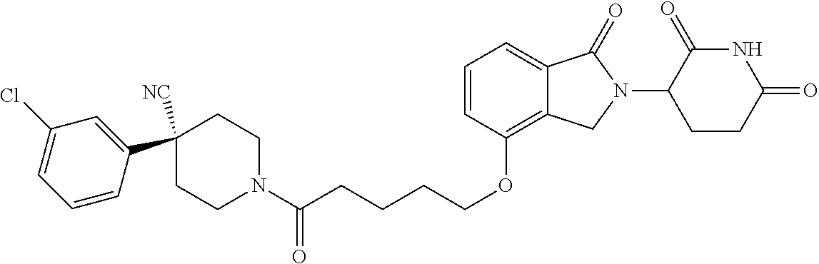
C(CCCOC1=C2C(=CC=C1)C(=O)N(C1C(=O)NC(=O)CC1)C2)C(N1CCC(C2=CC(Cl)=CC=C2)([NC])CC1)=O
